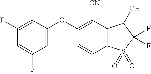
C1(F)=CC(OC2=C([CN])C3=C(C=C2)S(=O)(=O)C(F)(F)C3O)=CC(F)=C1
